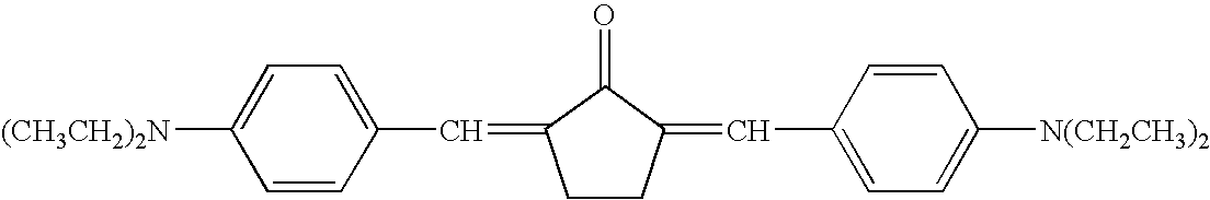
C1=CC(C=C2CCC(=CC3=CC=C([N(CH2CH3)2])C=C3)C2=O)=CC=C1[(CH3CH2)2N]
